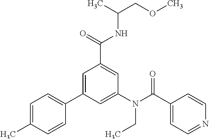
C1=C(C)C=CC(C2=CC(C(=O)NC(COC)C)=CC(N(C(C3=CC=NC=C3)=O)CC)=C2)=C1
